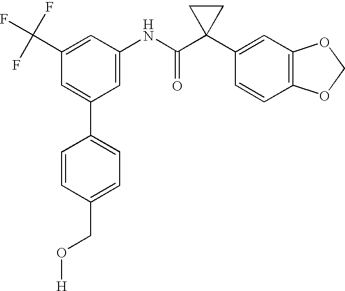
C1(C2=CC(C(F)(F)F)=CC(NC(C3(C4=CC5=C(C=C4)OCO5)CC3)=O)=C2)=CC=C(CO[H])C=C1
